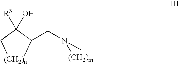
C(N([(CH2)m])C)C1[(CH2)n]CC1(O)[R3]
